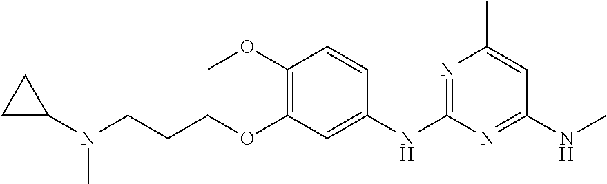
C1(OC)=C(OCCCN(C2CC2)C)C=C(NC2=NC(C)=CC(NC)=N2)C=C1
